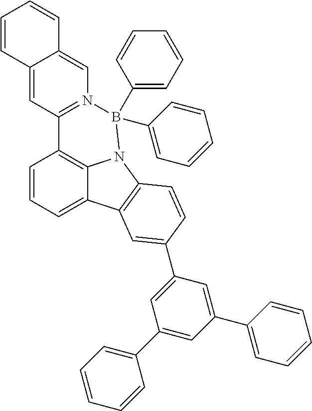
C1=CC=C2C3=C1C1=N(C=C4C(=C1)C=CC=C4)B(C1=CC=CC=C1)(C1=CC=CC=C1)N3C1=C2C=C(C2=CC(C3=CC=CC=C3)=CC(C3=CC=CC=C3)=C2)C=C1
